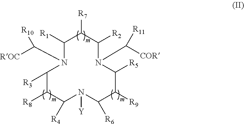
N1(C([ROC])[R10])C([R1])C([R7])C([R2])N(C([COR])[R11])C([R5])C([R9])C([R6])N([Y])C([R4])C([R8])C1[R3]
